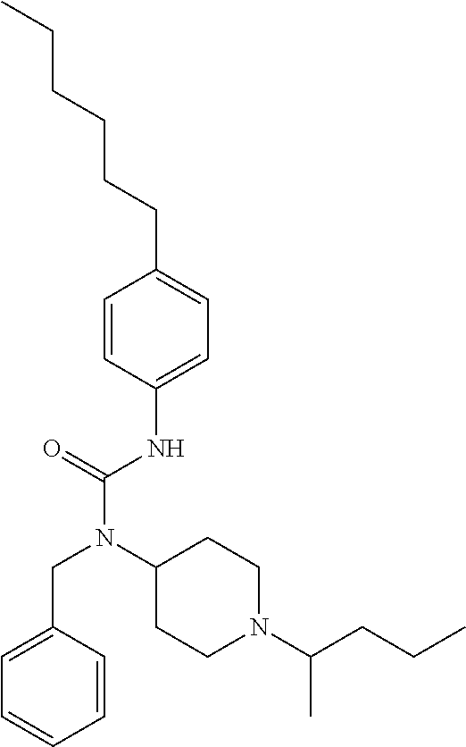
C1=CC(NC(N(C2CCN(C(CCC)C)CC2)CC2=CC=CC=C2)=O)=CC=C1CCCCCC
